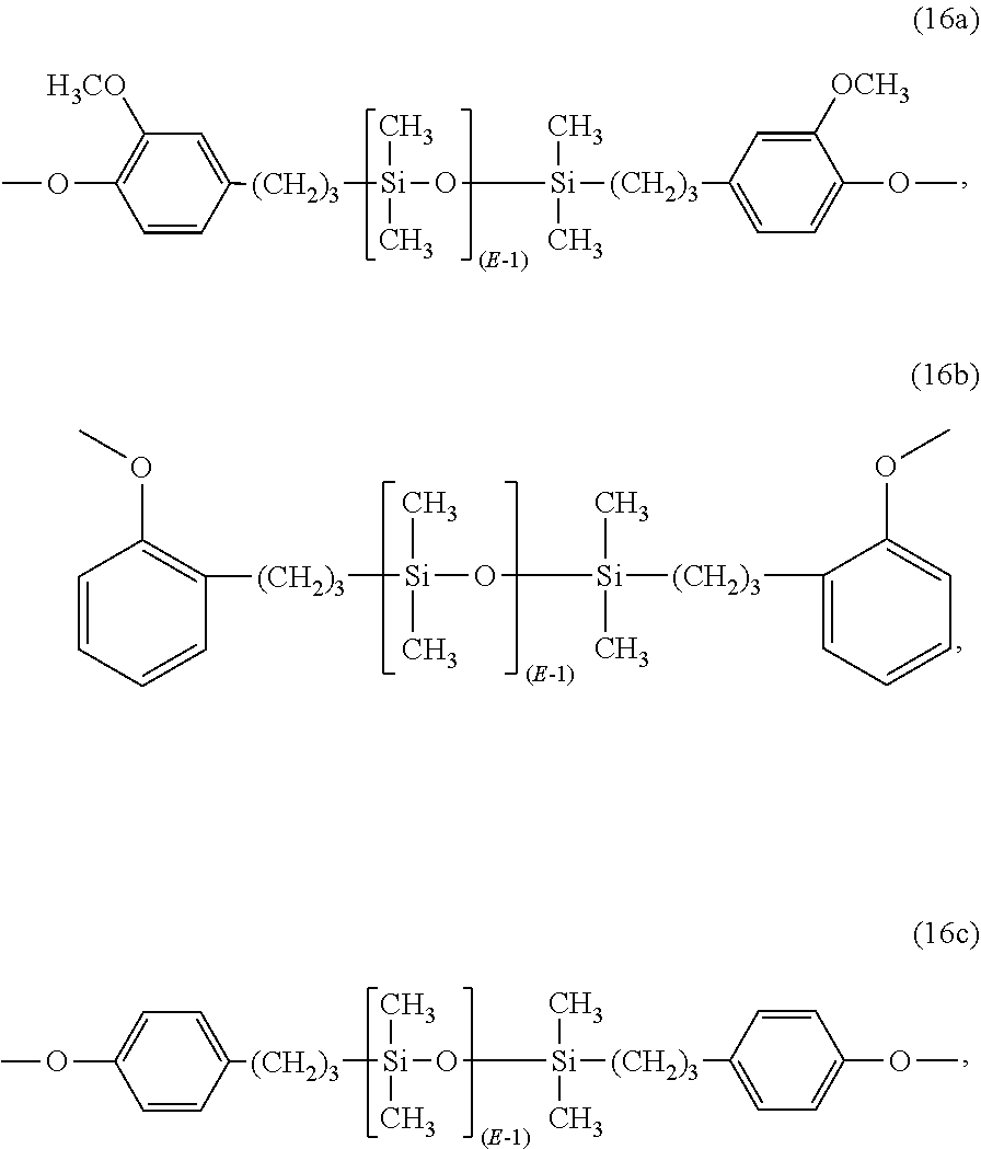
[Si](C)(C)([(CH2)3]C1=CC([H3CO])=C(OC)C=C1)O[Si]([(CH2)3]C1=CC=C(OC)C([OCH3])=C1)(C)C.[Si](C)(C)([(CH2)3]C1=C(OC)C=CC=C1)O[Si]([(CH2)3]C1=CC=CC=C1OC)(C)C.[Si](C)(C)([(CH2)3]C1=CC=C(OC)C=C1)O[Si]([(CH2)3]C1=CC=C(OC)C=C1)(C)C
